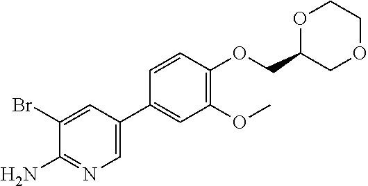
C1=C(C2=CC(OC)=C(OCC3COCCO3)C=C2)C=C(Br)C(N)=N1
